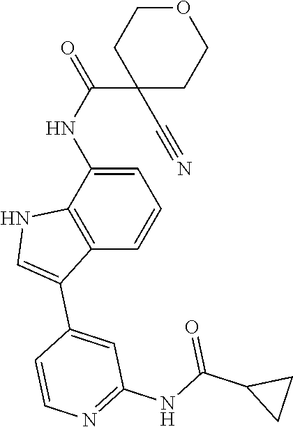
C1(C2=CC(NC(C3CC3)=O)=NC=C2)=CNC2=C1C=CC=C2NC(=O)C1(C#N)CCOCC1
